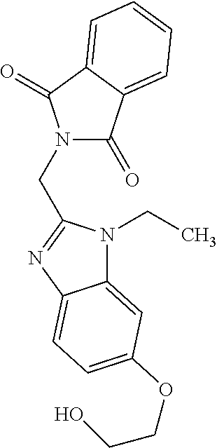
N1(CC2=NC3=CC=C(OCCO)C=C3N2CC)C(=O)C2=CC=CC=C2C1=O
